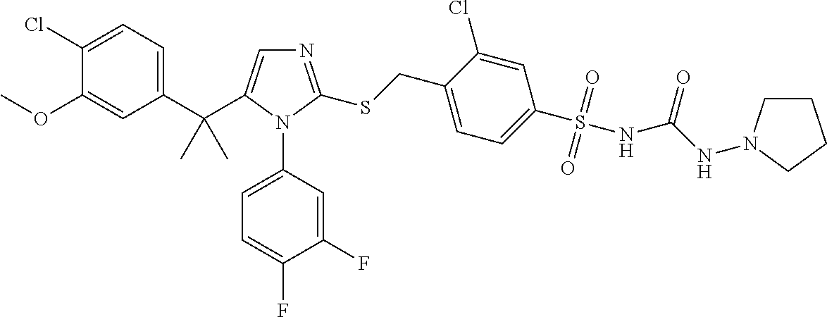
C1(C(C2=CN=C(SCC3=CC=C(S(=O)(=O)NC(NN4CCCC4)=O)C=C3Cl)N2C2=CC=C(F)C(F)=C2)(C)C)=CC=C(Cl)C(OC)=C1
